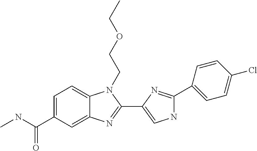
C1=C(C(NC)=O)C=C2C(=C1)N(CCOCC)C(C1=CNC(C3=CC=C(Cl)C=C3)=N1)=N2
